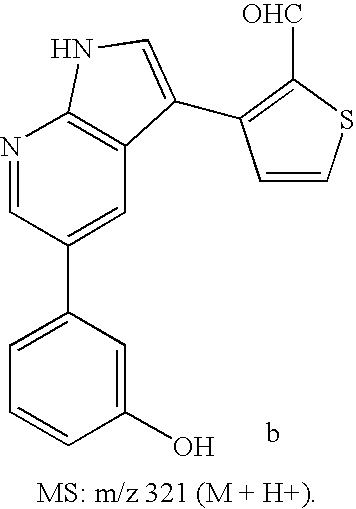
C1=C(C2=CC3=C(N=C2)NC=C3C2=C([OHC])SC=C2)C=C(O)C=C1
